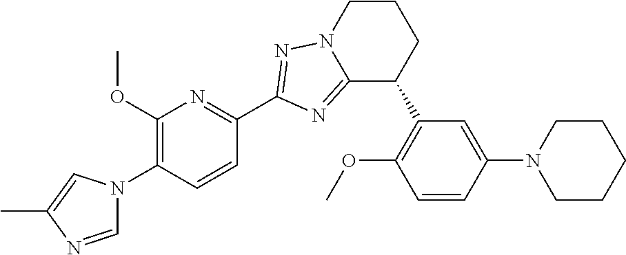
C12=NC(C3=NC(OC)=C(N4C=NC(C)=C4)C=C3)=NN1CCCC2C1=C(OC)C=CC(N2CCCCC2)=C1
